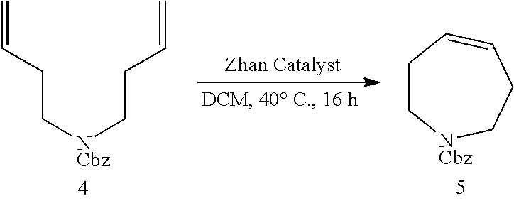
C(C[NCbz]CCC=C)C=C.C1C[NCbz]CCC=C1
